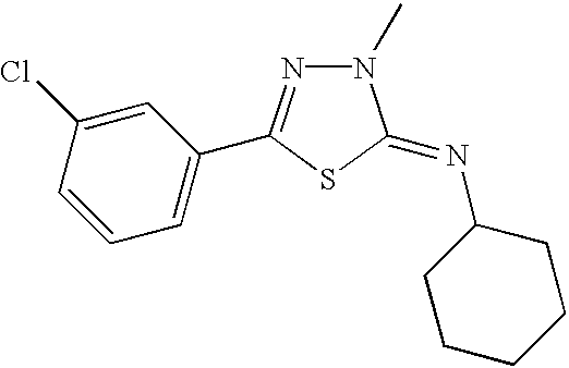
C1=CC=C(C2=NN(C)C(=NC3CCCCC3)S2)C=C1Cl
